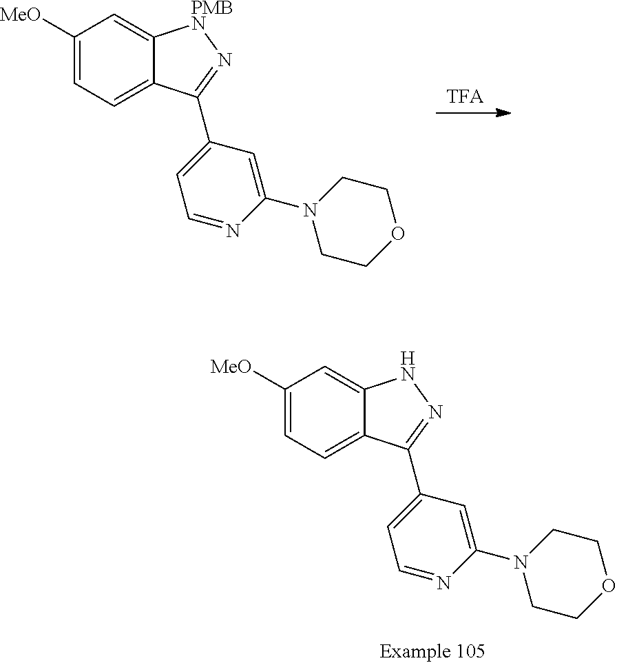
C1([MeO])=CC=C2C(=C1)NN=C2C1=CC=NC(N2CCOCC2)=C1.C1([MeO])=CC=C2C(=C1)[PMBN]N=C2C1=CC=NC(N2CCOCC2)=C1
